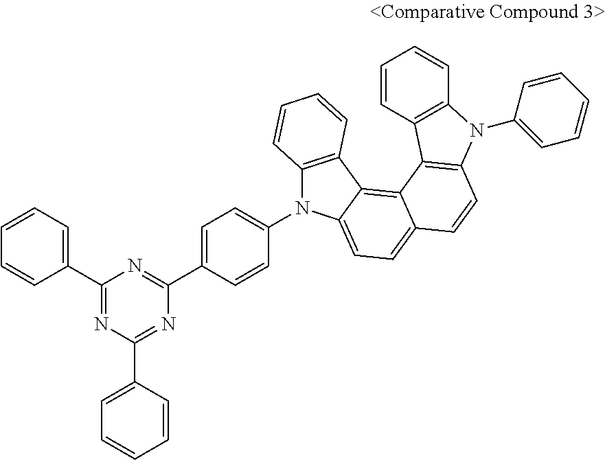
C1(C2=NC(C3=CC=CC=C3)=NC(C3=CC=C(N4C5=C(C6=C7C(=CC=C46)C=CC4=C7C6=C(N4C4=CC=CC=C4)C=CC=C6)C=CC=C5)C=C3)=N2)=CC=CC=C1
